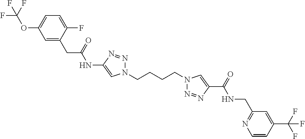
C1(NC(CC2=CC(OC(F)(F)F)=CC=C2F)=O)=CN(CCCCN2N=NC(C(=O)NCC3=NC=CC(C(F)(F)F)=C3)=C2)N=N1
